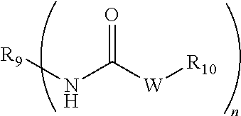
[R9]NC([W][R10])=O
